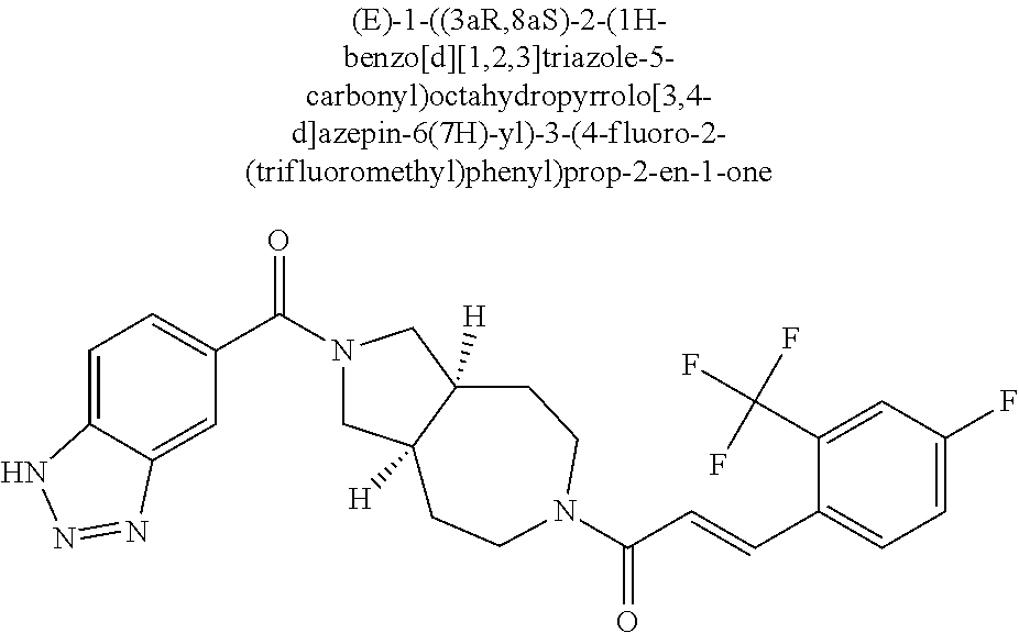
C1=C2C(=CC=C1C(=O)N1CC3([H])C([H])(C1)CCN(C(=O)C=CC1=CC=C(F)C=C1C(F)(F)F)CC3)NN=N2
